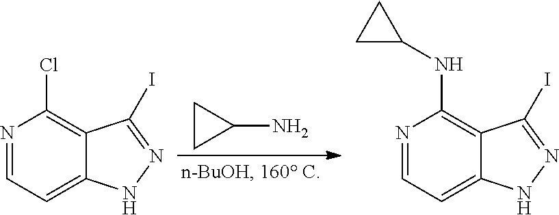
N1=CC=C2C(=C1Cl)C(I)=NN2.N1=CC=C2C(=C1NC1CC1)C(I)=NN2.C1CC1N
